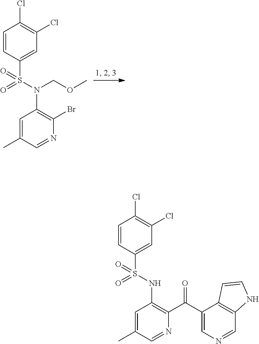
C1=CC(S(N(COC)C2=C(Br)N=CC(C)=C2)(=O)=O)=CC(Cl)=C1Cl.C1=CC(S(NC2=C(C(C3=CN=CC4=C3C=CN4)=O)N=CC(C)=C2)(=O)=O)=CC(Cl)=C1Cl
